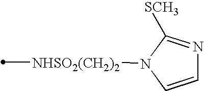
[NHSO2(CH2)2](C)N1C=CN=C1[SCH3]
